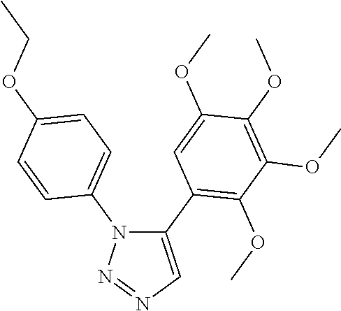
C1(C2=C(OC)C(OC)=C(OC)C(OC)=C2)=CN=NN1C1=CC=C(OCC)C=C1
